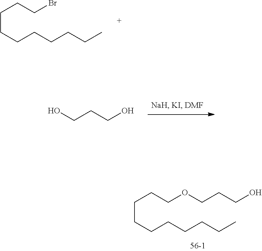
OCCCO.C(CCCCC)CCCCBr.C(CCCCC)CCCCOCCCO
